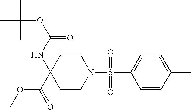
C1=CC(C)=CC=C1S(=O)(=O)N1CCC(NC(OC(C)(C)C)=O)(C(=O)OC)CC1
